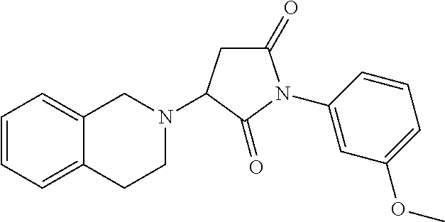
C1=CC=C2C(=C1)CN(C1CC(=O)N(C3=CC(OC)=CC=C3)C1=O)CC2
